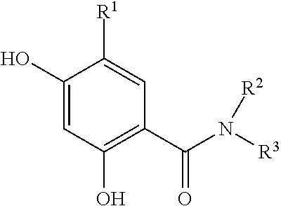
C1(O)=CC(O)=C(C(=O)N([R2])[R3])C=C1[R1]
